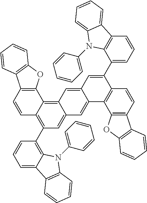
C1=CC2=C(C3=C4C(=CC(C5=C6C(=CC=C5)C5=C(N6C6=CC=CC=C6)C=CC=C5)=C13)C=C1C(=C4)C=C(C3=CC=CC4=C3N(C3=CC=CC=C3)C3=CC=CC=C43)C3=C1C1=C(C=C3)C3=C(O1)C=CC=C3)OC1=C2C=CC=C1
